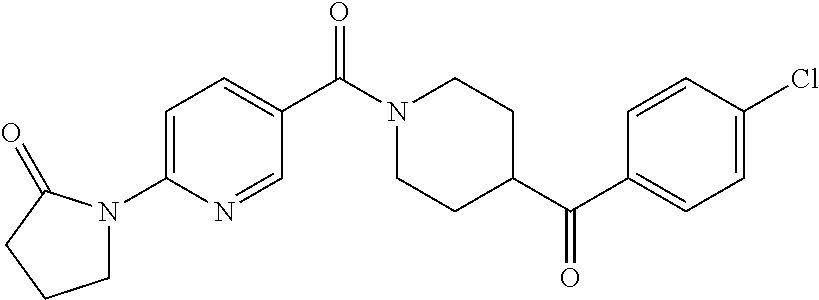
C1=C(N2CCCC2=O)N=CC(C(N2CCC(C(=O)C3=CC=C(Cl)C=C3)CC2)=O)=C1
